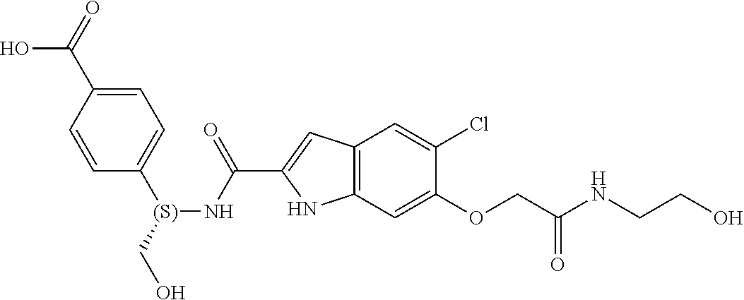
C1=C(C(=O)O)C=CC([(S)](CO)NC(C2=CC3=C(N2)C=C(OCC(NCCO)=O)C(Cl)=C3)=O)=C1
